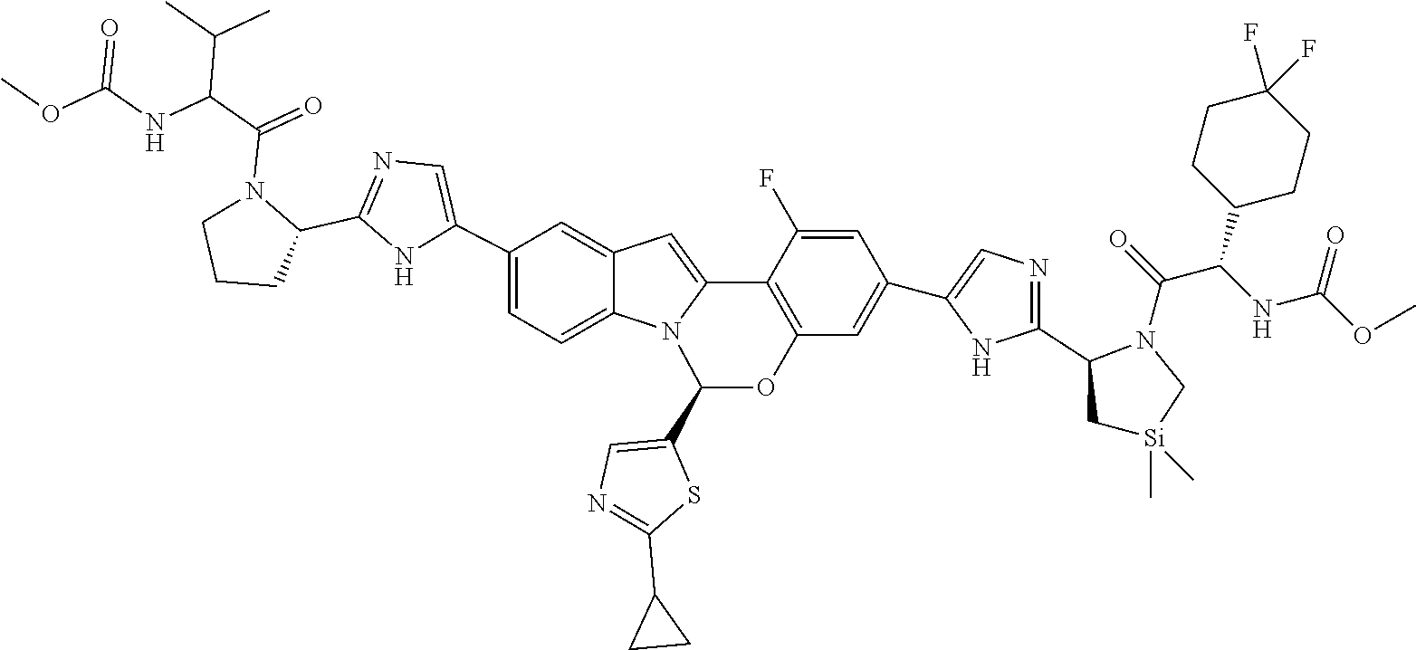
C1(C2=CN=C(C3N(C(C(NC(OC)=O)C(C)C)=O)CCC3)N2)=CC=C2C(=C1)C=C1N2C(C2=CN=C(C3CC3)S2)OC2=C1C(F)=CC(C1=CN=C(C3N(C(C(NC(=O)OC)C4CCC(F)(F)CC4)=O)C[Si](C)(C)C3)N1)=C2
